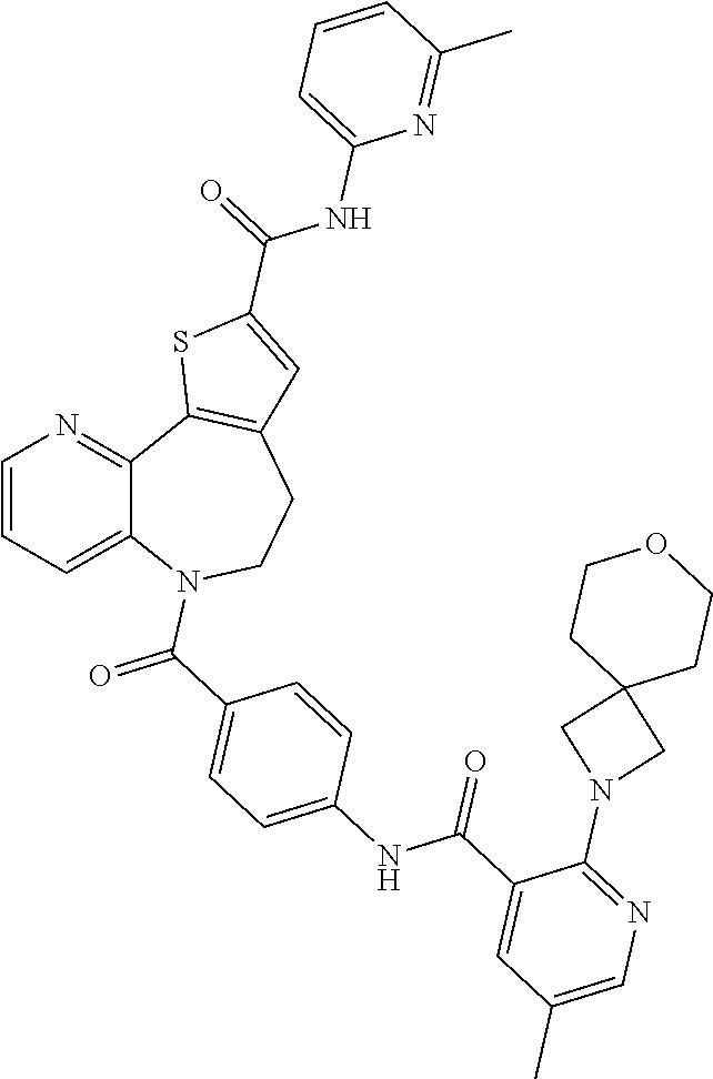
C1=CC=C2C(=N1)C1=C(CCN2C(C2=CC=C(NC(C3=CC(C)=CN=C3N3CC4(C3)CCOCC4)=O)C=C2)=O)C=C(C(NC2=CC=CC(C)=N2)=O)S1
